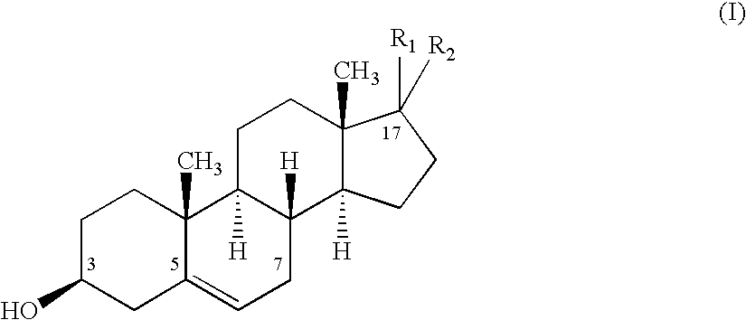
C1C(O)CC2=CCC3([H])C([H])(C2(C)C1)CCC1(C)C3([H])CCC1([R1])[R2]
